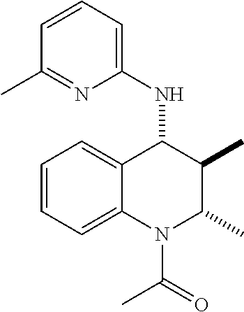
C12=CC=CC=C1C(NC1=CC=CC(C)=N1)C(C)C(C)N2C(C)=O
